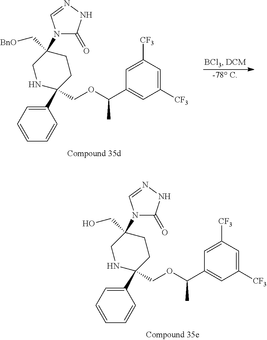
C1(C2(COC(C3=CC([CF3])=CC([CF3])=C3)C)CCC(CO)(N3C(=O)NN=C3)CN2)=CC=CC=C1.[-78 C].C1(C2(COC(C3=CC([CF3])=CC([CF3])=C3)C)CCC(C[BnO])(N3C(=O)NN=C3)CN2)=CC=CC=C1
